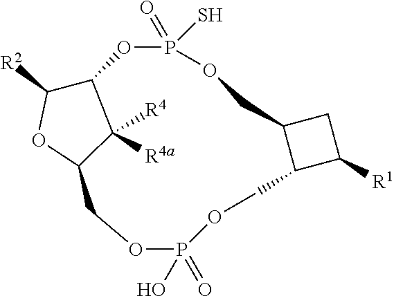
C12C([R2])OC(C1([R4a])[R4])COP(=O)(O)OCC1C(CC1[R1])COP(S)(=O)O2
